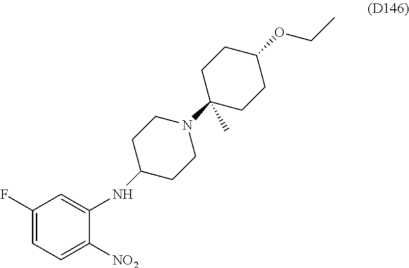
C1(F)=CC=C([NO2])C(NC2CCN(C3(C)CCC(OCC)CC3)CC2)=C1
